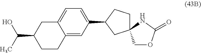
C1CC(C2=CC=C3C(=C2)CCC(C(C)O)C3)CC12COC(=O)N2
